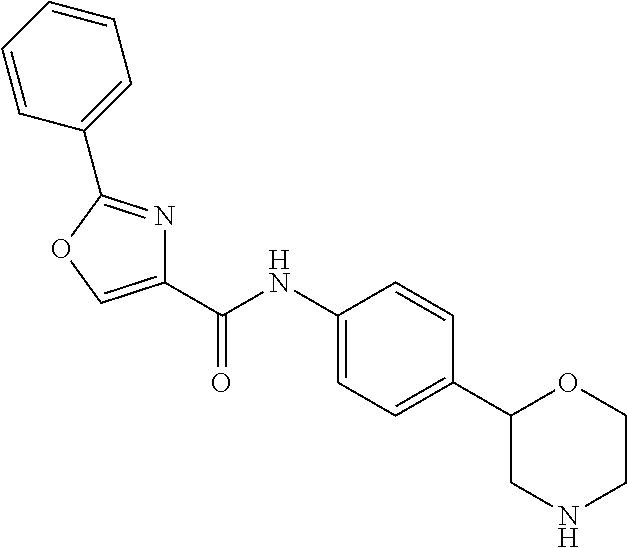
C1(C2=CC=C(NC(=O)C3=COC(C4=CC=CC=C4)=N3)C=C2)CNCCO1
